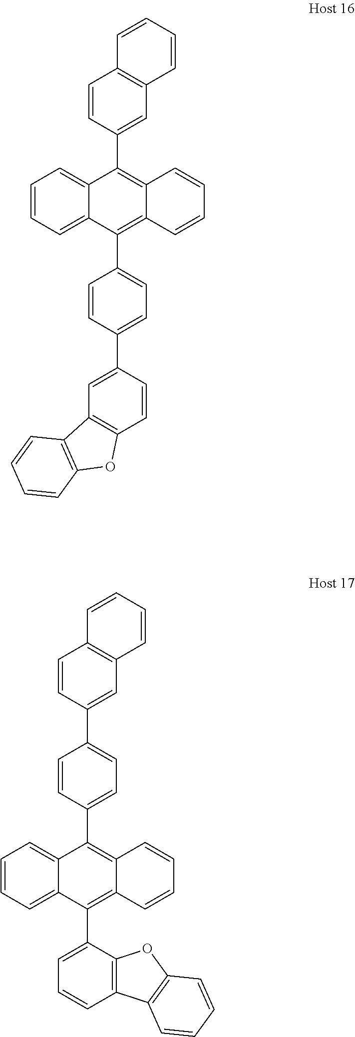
C1=CC=C2C(=C1)C(C1=CC3=C(C=C1)C=CC=C3)=C1C(=C2C2=CC=C(C3=CC4=C(C=C3)OC3=C4C=CC=C3)C=C2)C=CC=C1.C1=CC=C2C(=C1)C(C1=CC=C(C3=CC4=C(C=C3)C=CC=C4)C=C1)=C1C(=C2C2=CC=CC3=C2OC2=C3C=CC=C2)C=CC=C1
